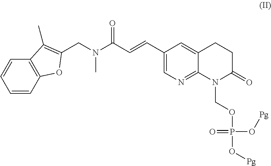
C1(C=CC(=O)N(C)CC2=C(C)C3=C(C=CC=C3)O2)=CN=C2C(=C1)CCC(=O)N2COP(O[Pg])(O[Pg])=O
